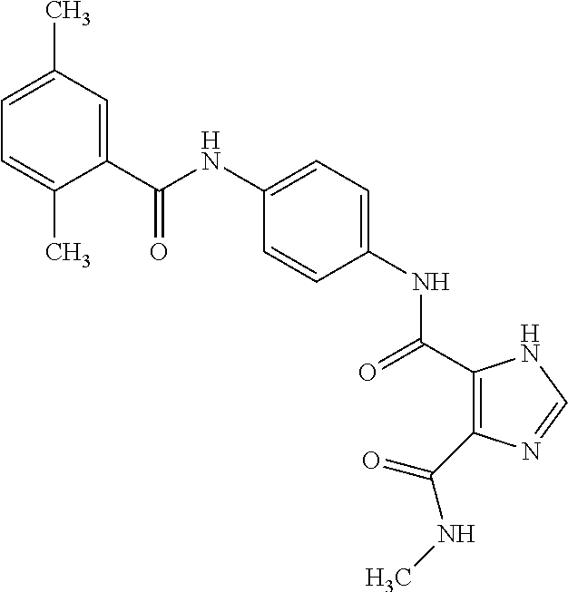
C1=C(C)C(C(NC2=CC=C(NC(=O)C3=C(C(NC)=O)N=CN3)C=C2)=O)=CC(C)=C1
